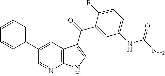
C1(C2=CC=CC=C2)=CC2=C(N=C1)NC=C2C(C1=CC(NC(=O)N)=CC=C1F)=O
